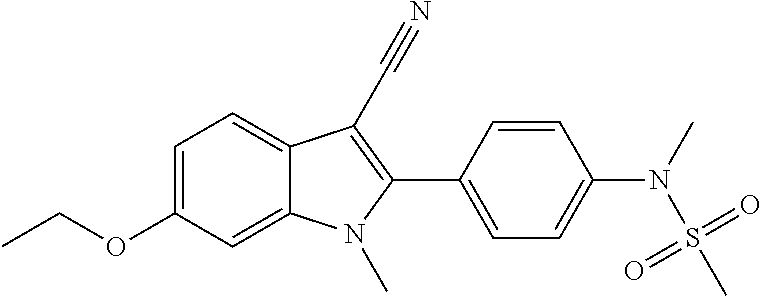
C1=C(OCC)C=C2C(=C1)C(C#N)=C(C1=CC=C(N(S(C)(=O)=O)C)C=C1)N2C
